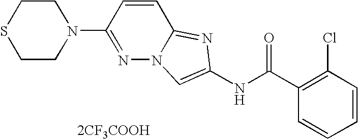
[2CF3COOH].C1=CC=CC(Cl)=C1C(NC1=CN2N=C(N3CCSCC3)C=CC2=N1)=O
